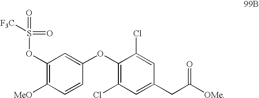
C1(OS([F3C])(=O)=O)=C([MeO])C=CC(OC2=C(Cl)C=C(CC(=O)[OMe])C=C2Cl)=C1
